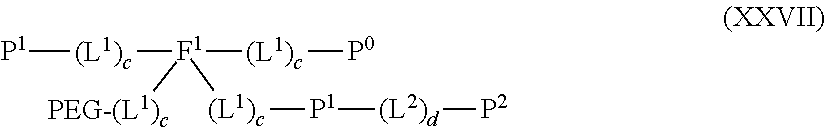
[P1][(L1)c][F1]([PEG-(L1)c])([(L1)c][P1][(L2)d][P2])[(L1)c][P0]
